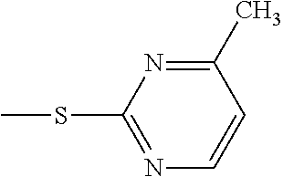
C1(C)=NC(SC)=NC=C1
